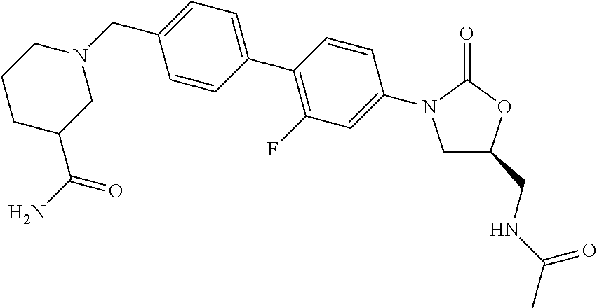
C1C(C(N)=O)CN(CC2=CC=C(C3=C(F)C=C(N4CC(CNC(C)=O)OC4=O)C=C3)C=C2)CC1
